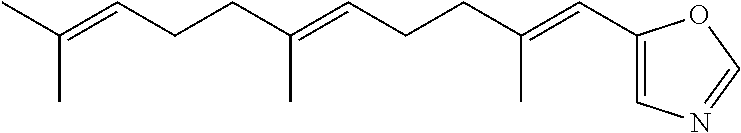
CC(=CCCC(=CCCC(=CC1=CN=CO1)C)C)C
